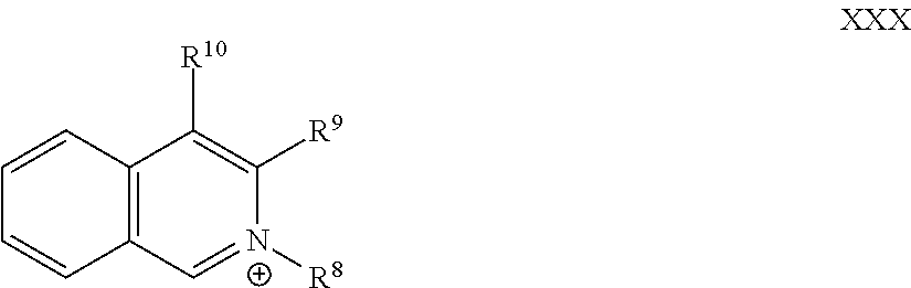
C12=C(C=[N+]([R8])C([R9])=C1[R10])C=CC=C2
